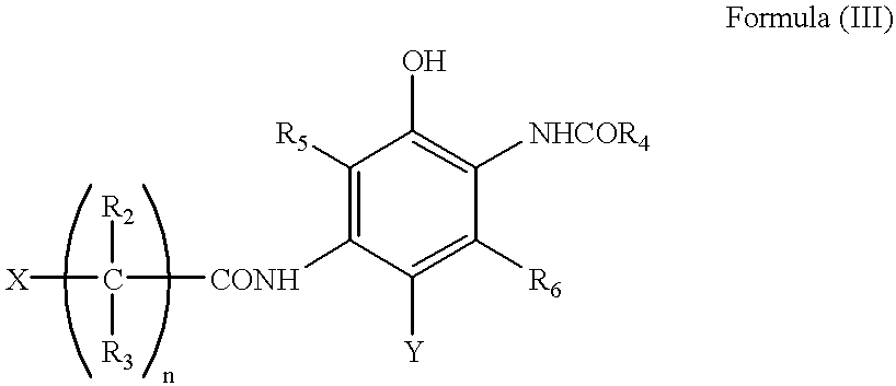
C1([R5])=C([CONH]C([X])([R2])[R3])C([Y])=C([R6])C([NHCOR4])=C1O
